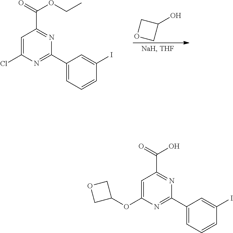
C1OCC1O.C1=C(Cl)N=C(C2=CC=CC(I)=C2)N=C1C(=O)OCC.C1=C(OC2COC2)N=C(C2=CC=CC(I)=C2)N=C1C(=O)O
